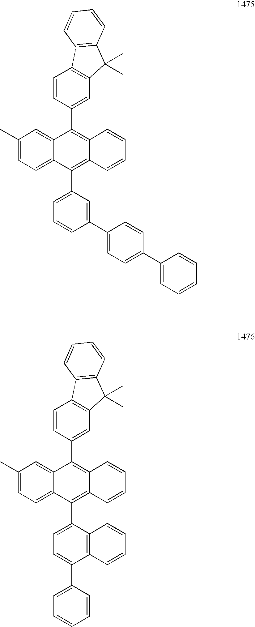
C1(C)=CC=C2C(=C1)C(C1=CC3=C(C=C1)C1=C(C3(C)C)C=CC=C1)=C1C(=C2C2=CC=CC(C3=CC=C(C4=CC=CC=C4)C=C3)=C2)C=CC=C1.C1(C)=CC=C2C(=C1)C(C1=CC3=C(C=C1)C1=C(C3(C)C)C=CC=C1)=C1C(=C2C2=CC=C(C3=CC=CC=C3)C3=C2C=CC=C3)C=CC=C1
